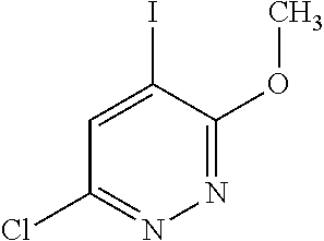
C1(Cl)=NN=C(OC)C(I)=C1
